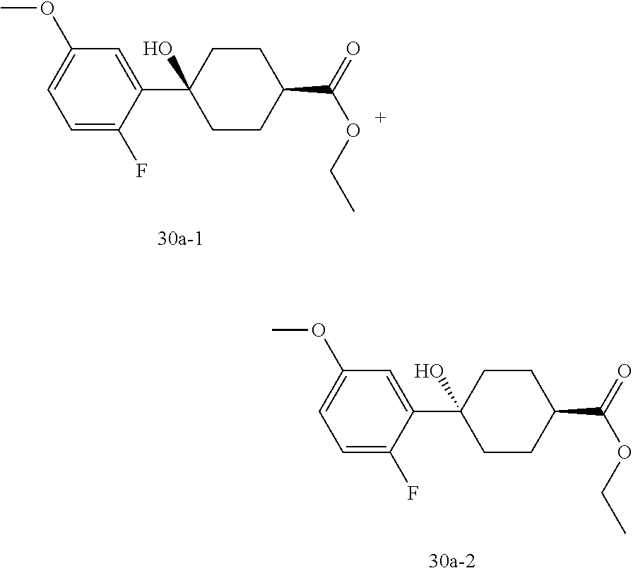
C1(OC)=CC=C(F)C(C2(O)CCC(C(=O)OCC)CC2)=C1.C1(OC)=CC=C(F)C(C2(O)CCC(C(=O)OCC)CC2)=C1
